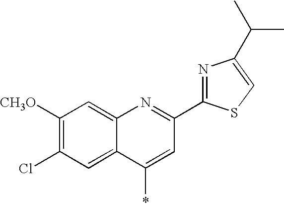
C1([CH3O])=C(Cl)C=C2C(=C1)N=C(C1=NC(C(C)C)=CS1)C=C2*
